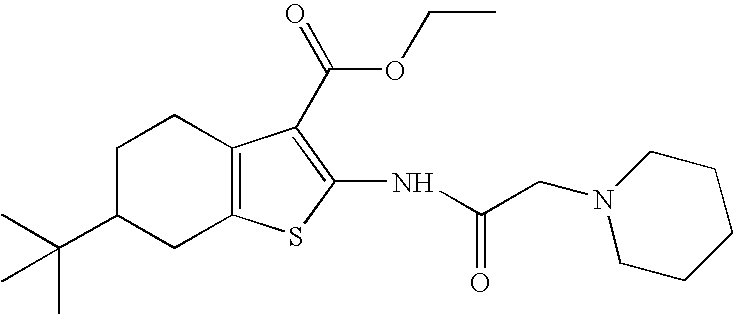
CC(C)(C1CC2=C(CC1)C(C(OCC)=O)=C(NC(=O)CN1CCCCC1)S2)C
